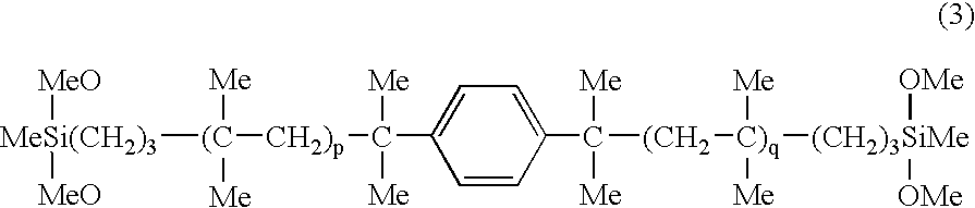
[MeSi(CH2)3]([(C]([CH2)p]C(C1=CC=C(C([(CH2][C)q]([Me])([Me])[(CH2)3SiMe]([OMe])[OMe])([Me])[Me])C=C1)([Me])[Me])([Me])[Me])([MeO])[MeO]
